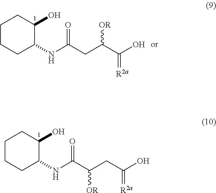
C1CCC(NC(CC(C(O)=[R2a])[OR])=O)C(O)C1.C1CCC(NC(C(CC(O)=[R2a])[OR])=O)C(O)C1
